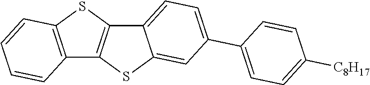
C12=C(SC3=C1SC1=CC(C4=CC=C([C8H17])C=C4)=CC=C31)C=CC=C2
